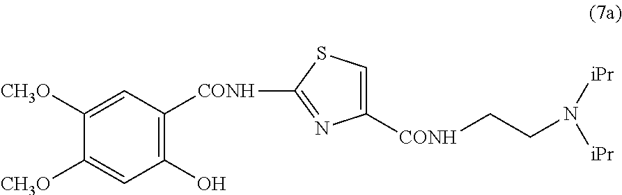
C1(O)=C([CONH]C2=NC([CONH]CCN([iPr])[iPr])=CS2)C=C([CH3O])C([CH3O])=C1
